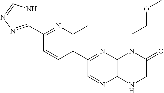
C12=C(N=C(C3=C(C)N=C(C4=NN=CN4)C=C3)C=N1)N(CCOC)C(=O)CN2
